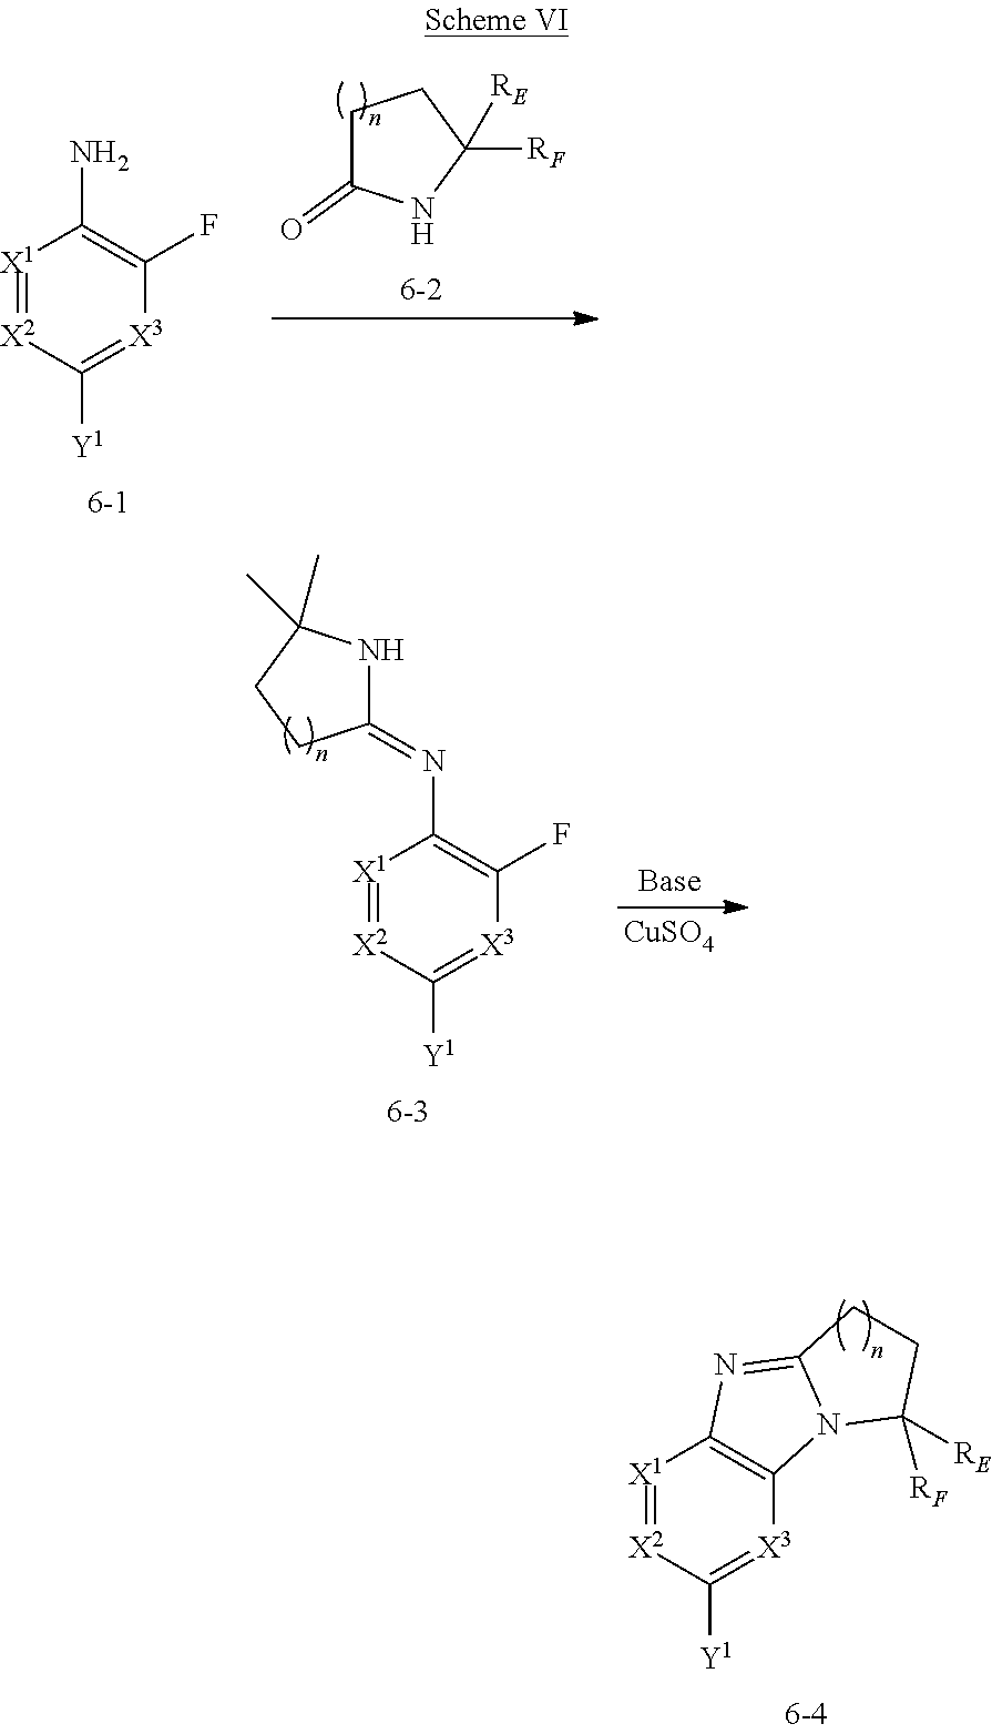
C1C(=O)NC([RF])([RE])C1.[X1]1=[X2]C([Y1])=[X3]C(F)=C1N.[X1]1=[X2]C([Y1])=[X3]C(F)=C1N=C1NC(C)(C)CC1.[CuSO4].[X1]1=[X2]C([Y1])=[X3]C2=C1N=C1N2C([RE])([RF])CC1
